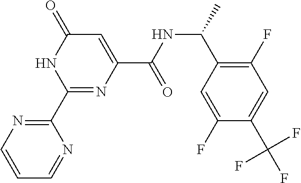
C1=CN=C(C2=NC(C(NC(C)C3=C(F)C=C(C(F)(F)F)C(F)=C3)=O)=CC(=O)N2)N=C1
